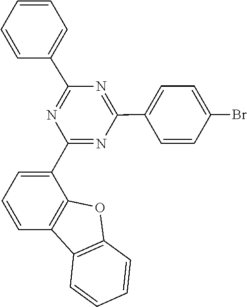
C1(C2=CC=C(Br)C=C2)=NC(C2=CC=CC=C2)=NC(C2=CC=CC3=C2OC2=C3C=CC=C2)=N1
